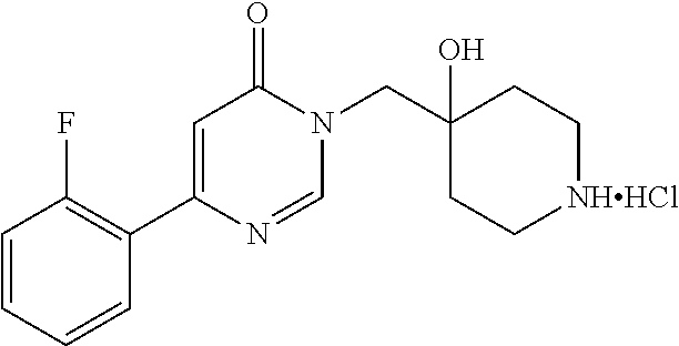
C1=CC=CC(C2=CC(=O)N(CC3(O)CC[NHHCl]CC3)C=N2)=C1F
